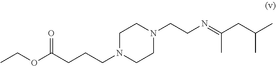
C1N(CCCC(OCC)=O)CCN(CCN=C(CC(C)C)C)C1
